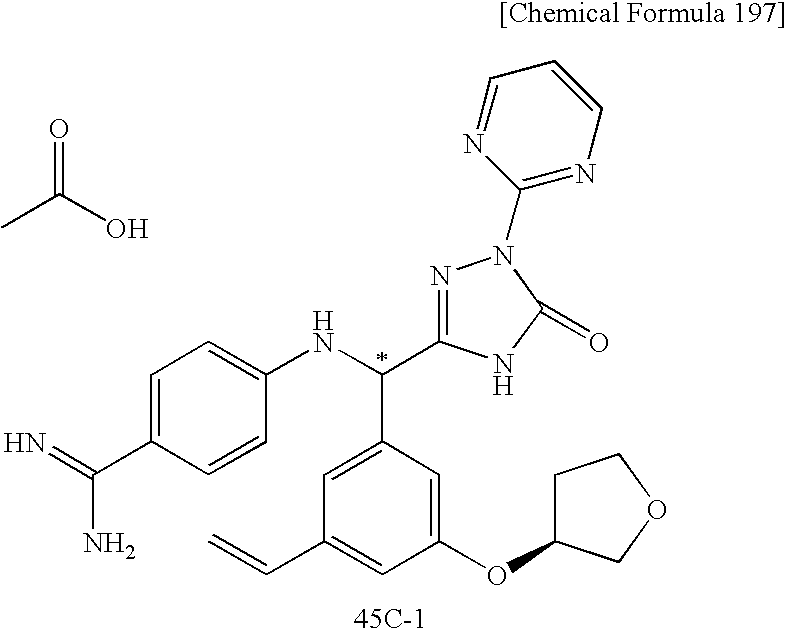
C(C)(O)=O.C1=CC=NC(N2N=C(C(NC3=CC=C(C(N)=N)C=C3)C3=CC(C=C)=CC(OC4CCOC4)=C3)NC2=O)=N1
